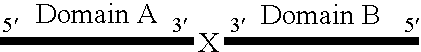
C[X]C
